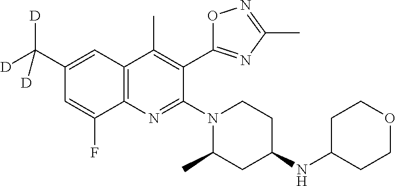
C1(C([D])([D])[D])=CC2=C(N=C(N3CCC(NC4CCOCC4)CC3C)C(C3=NC(C)=NO3)=C2C)C(F)=C1
